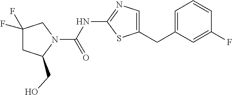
N1(C(=O)NC2=NC=C(CC3=CC=CC(F)=C3)S2)CC(F)(F)CC1CO
